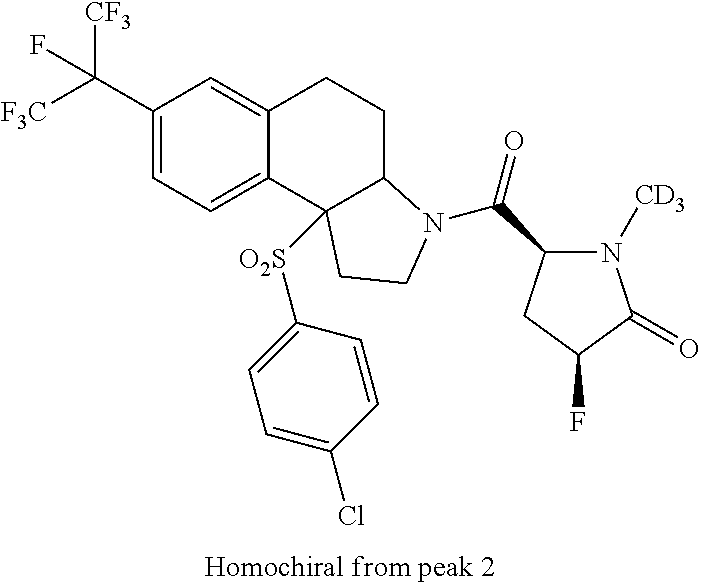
[F3C]C(C1=CC=C2C(=C1)CCC1C2([O2S]C2=CC=C(Cl)C=C2)CCN1C(C1N([CD3])C(=O)C(F)C1)=O)([CF3])F
